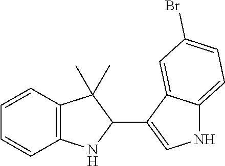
C12=C(C=CC=C1)C(C)(C)C(C1=CNC3=CC=C(Br)C=C13)N2
